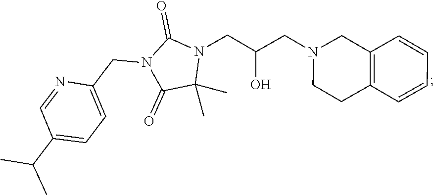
C12=C(C=CC=C1)CCN(CC(CN1C(=O)N(CC3=CC=C(C(C)C)C=N3)C(=O)C1(C)C)O)C2
